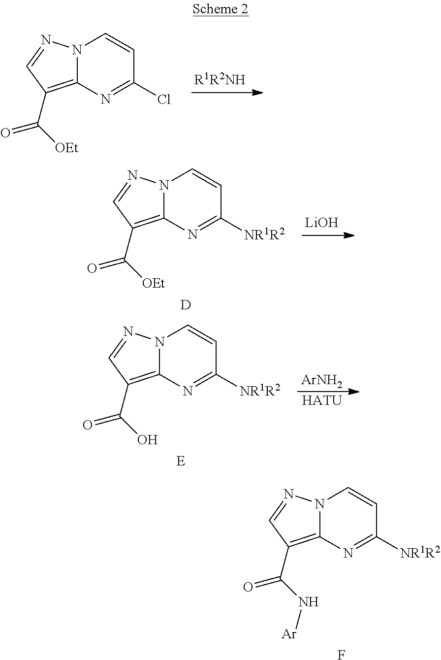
N12C(=C(C(N[Ar])=O)C=N1)N=C([NR1R2])C=C2.F.N12C(=C(C([OEt])=O)C=N1)N=C(Cl)C=C2.[LiOH].N12C(=C(C([OEt])=O)C=N1)N=C([NR1R2])C=C2.[D].N12C(=C(C(O)=O)C=N1)N=C([NR1R2])C=C2.[E].[ArNH2].[HATU]
